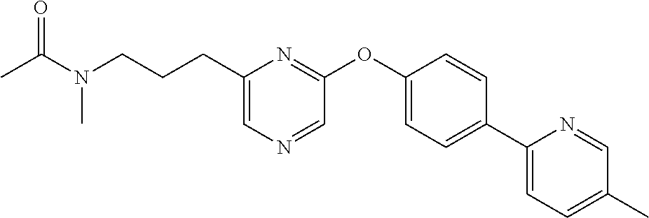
C(C1=CN=CC(OC2=CC=C(C3=CC=C(C)C=N3)C=C2)=N1)CCN(C(=O)C)C
